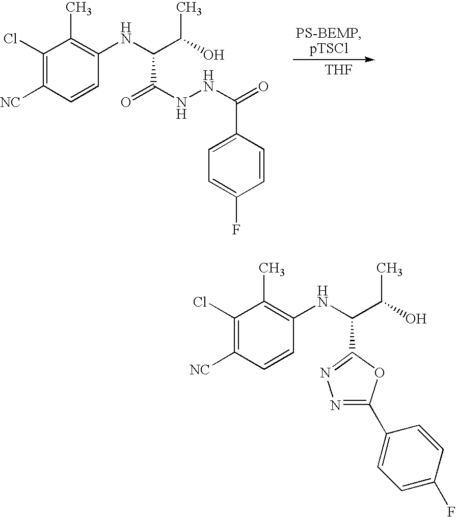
C1(Cl)=C([NC])C=CC(NC(C(C)O)C(NNC(=O)C2=CC=C(F)C=C2)=O)=C1C.[THF].C1(Cl)=C([NC])C=CC(NC(C(C)O)C2=NN=C(C3=CC=C(F)C=C3)O2)=C1C
